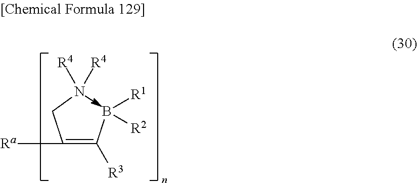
C(=C(B([R2])[R1])[R3])(CN([R4])[R4])[Ra]
